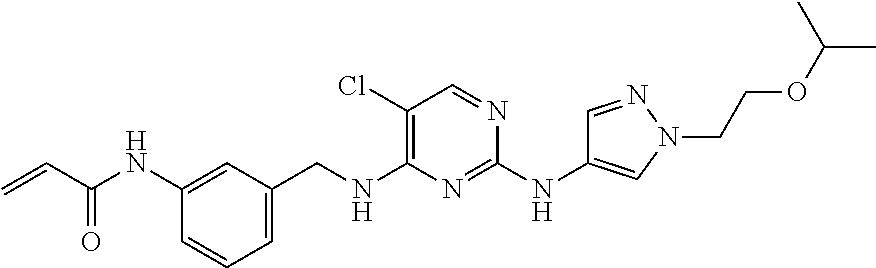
C1=C(CNC2=C(Cl)C=NC(NC3=CN(CCOC(C)C)N=C3)=N2)C=C(NC(C=C)=O)C=C1
